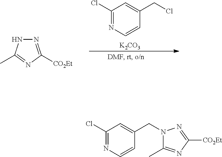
C1(Cl)=NC=CC(CCl)=C1.[K2CO3].N1=C([CO2Et])N=C(C)N1.N1(CC2=CC(Cl)=NC=C2)C(C)=NC([CO2Et])=N1
